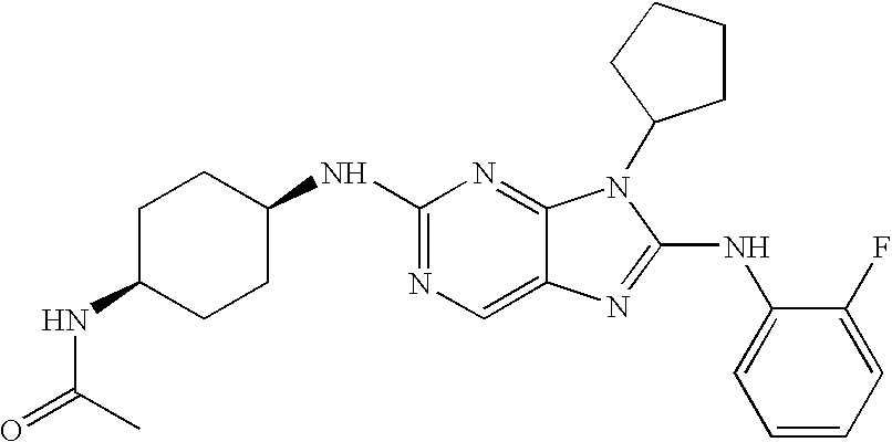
C1(NC2=NC=C3C(=N2)N(C2CCCC2)C(NC2=CC=CC=C2F)=N3)CCC(NC(C)=O)CC1
